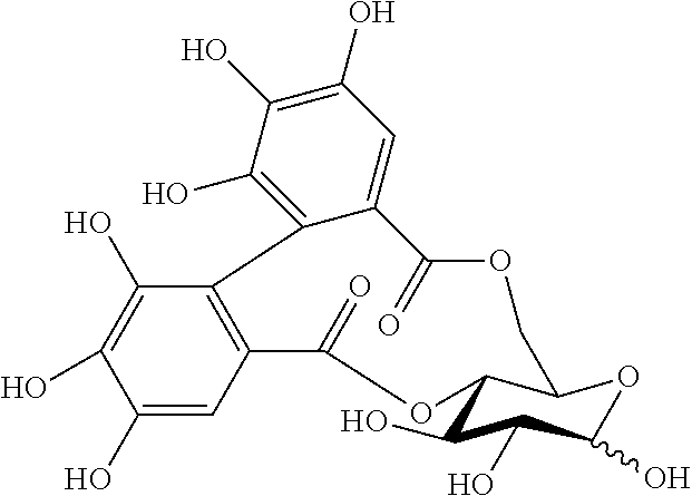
C1(O)=CC2=C(C(O)=C1O)C1=C(O)C(O)=C(O)C=C1C(=O)OCC1C(C(O)C(O)C(O)O1)OC2=O
